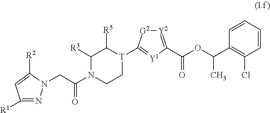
C1=CC=CC(C(OC(=O)C2=[Y2][G2]C([T]3C([R5])C([R3])N(C(CN4N=C([R1])C=C4[R2])=O)CC3)=[Y1]2)C)=C1Cl
